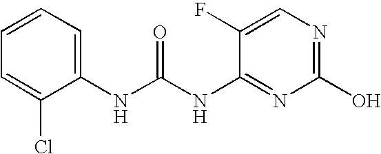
N(C1=NC(O)=NC=C1F)C(NC1=CC=CC=C1Cl)=O
